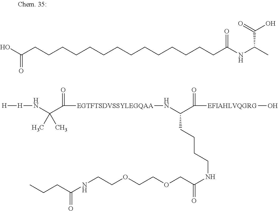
C(COCCOCC(NCCCCC(N[EGTFTSDVSSYLEGQAA]C(C(N[H][H])(C)C)=O)C([EFIAHLVQGRG]O)=O)=O)NC(CCC)=O.OC(CCCCCCCCCCCCCCC(NC(C)C(=O)O)=O)=O
